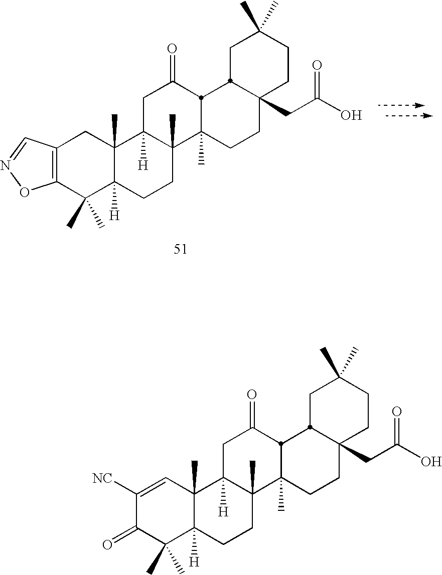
C1([NC])=CC2(C)C([H])(C(C)(C)C1=O)CCC1(C)C2([H])CC(=O)C2C1(C)CCC1(CC(O)=O)CCC(C)(C)CC12.C12=C(C(C)(C)C3([H])C(C)(C1)C1([H])C(C)(CC3)C3(C)CCC4(CC(O)=O)CCC(C)(C)CC4C3C(=O)C1)ON=C2
